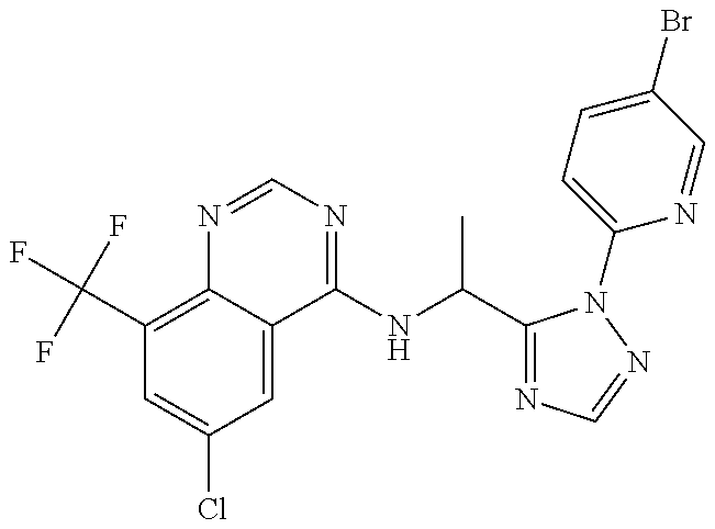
C1(C(F)(F)F)=C2C(=CC(Cl)=C1)C(NC(C)C1=NC=NN1C1=CC=C(Br)C=N1)=NC=N2
